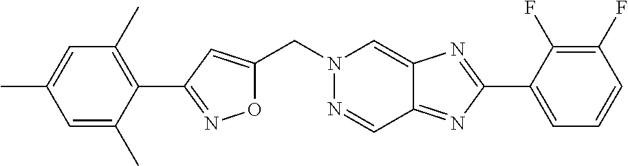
C1=C(C)C(C2=NOC(CN3N=CC4=NC(C5=CC=CC(F)=C5F)=NC4=C3)=C2)=C(C)C=C1C
